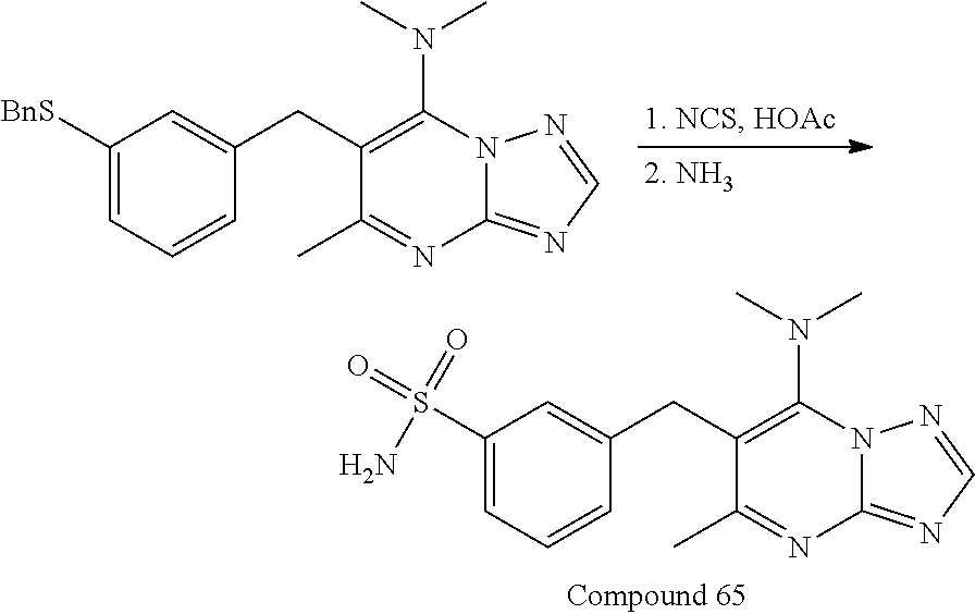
C1(S(=O)(=O)N)=CC=CC(CC2=C(N(C)C)N3C(=NC=N3)N=C2C)=C1.C1([BnS])=CC=CC(CC2=C(N(C)C)N3C(=NC=N3)N=C2C)=C1
